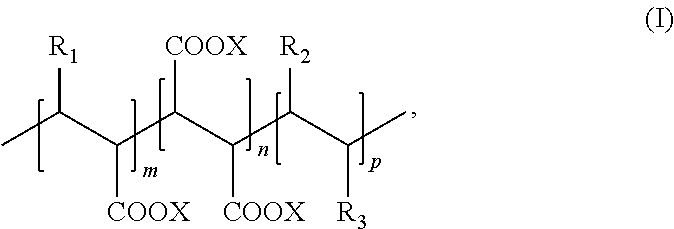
CC(C(C(C(C(C(C)[R3])[R2])[COOX])[COOX])[COOX])[R1]
